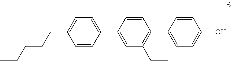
C1=C(C2=CC(CC)=C(C3=CC=C(O)C=C3)C=C2)C=CC(CCCCC)=C1
